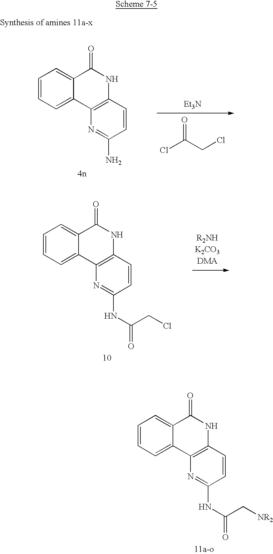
C1=CC=C2C(=C1)C(=O)NC1=C2N=C(NC(C[NR2])=O)C=C1.C1=CC=C2C(=C1)C(=O)NC1=C2N=C(N)C=C1.ClC(CCl)=O.[Et3N].C1=CC=C2C(=C1)C(=O)NC1=C2N=C(NC(CCl)=O)C=C1
